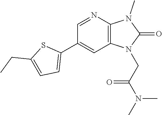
C1(C2=CC=C(CC)S2)=CC2=C(N=C1)N(C)C(=O)N2CC(=O)N(C)C
